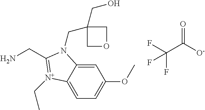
NCC1=[N+](CC)C2=CC=C(OC)C=C2N1CC1(CO)COC1.C(C([O-])=O)(F)(F)F
